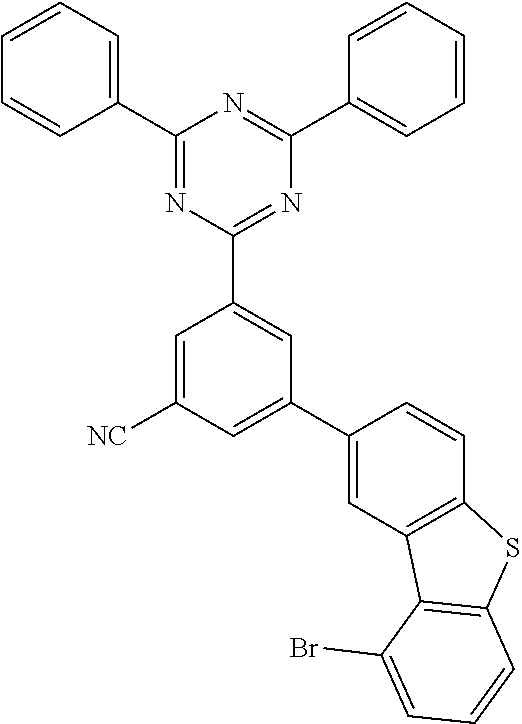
C1(C2=CC=CC=C2)=NC(C2=CC(C3=CC4=C(C=C3)SC3=C4C(Br)=CC=C3)=CC([NC])=C2)=NC(C2=CC=CC=C2)=N1
